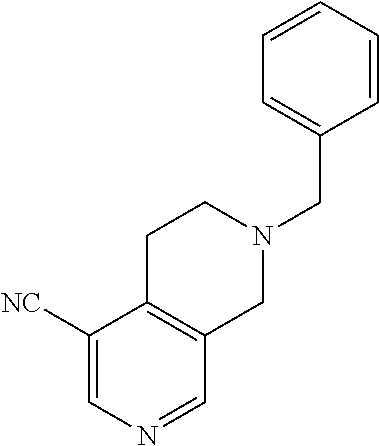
C1([NC])=CN=CC2=C1CCN(CC1=CC=CC=C1)C2
